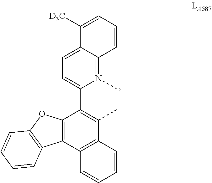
C12=C(C3=C(C(C)=C1C1=CC=C4C(=N1C)C=CC=C4[D3C])C=CC=C3)C1=C(O2)C=CC=C1
